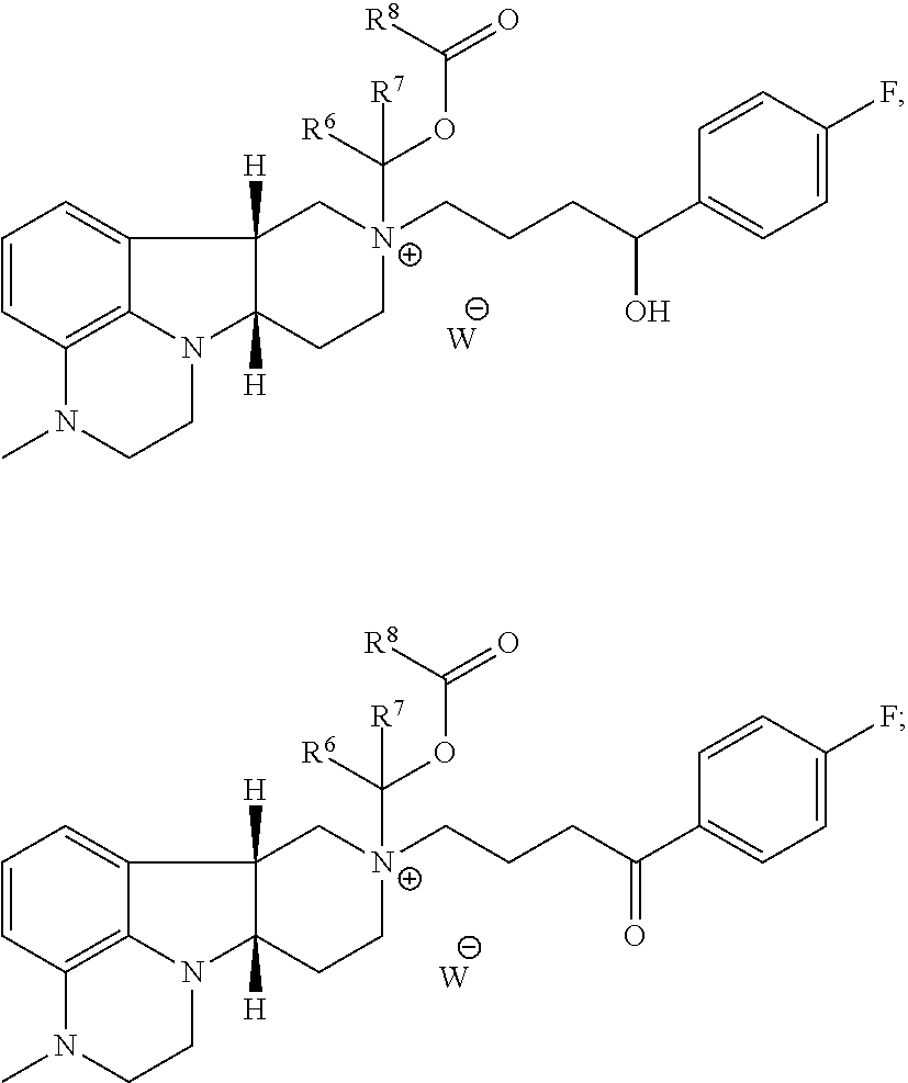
C12=C3N(CCN1C)C1([H])CC[N+](CCCC(C4=CC=C(F)C=C4)O)(C([R6])(OC(=O)[R8])[R7])CC1([H])C3=CC=C2.[W].C12=C3N(CCN1C)C1([H])CC[N+](CCCC(C4=CC=C(F)C=C4)=O)(C([R6])(OC(=O)[R8])[R7])CC1([H])C3=CC=C2.[W]
